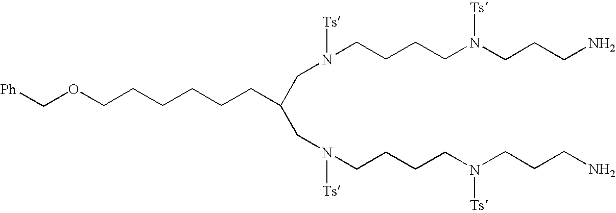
O(CCCCCCC(CN(CCCCN(CCCN)[Ts])[Ts])CN(CCCCN(CCCN)[Ts])[Ts])C[Ph]
